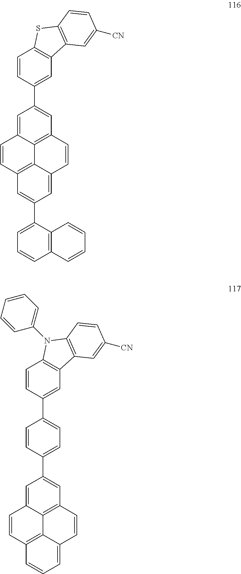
C1=C2C3=C(C=C1C1=CC4=C(C=C1)SC1=C4C=C([CN])C=C1)C=CC1=CC(C4=CC=CC5=C4C=CC=C5)=CC(=C31)C=C2.C1=C2C3=C(C=C1C1=CC=C(C4=CC5=C(C=C4)N(C4=CC=CC=C4)C4=C5C=C([CN])C=C4)C=C1)C=CC1=CC=CC(=C31)C=C2
